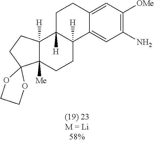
C12([H])C([Me])(CCC3([H])C1([H])CCC1=CC([OMe])=C(N)C=C31)C1(CC2)OCCO1
